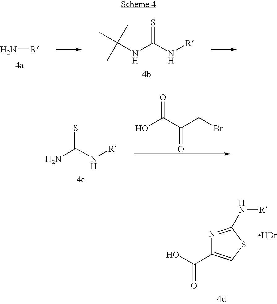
N1=C(N[R])SC=C1C(O)=O.Br.N[R].C(NC(N[R])=S)(C)(C)C.NC(N[R])=S.OC(C(CBr)=O)=O
